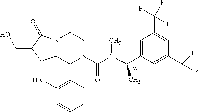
N12C(C(C3=C(C)C=CC=C3)N(C(N(C)C(C3=CC(C(F)(F)F)=CC(C(F)(F)F)=C3)(C)[H])=O)CC1)CC(CO)C2=O
